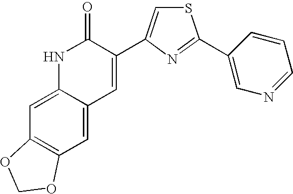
S1C=C(C2=CC3=CC4=C(C=C3NC2=O)OCO4)N=C1C1=CN=CC=C1
